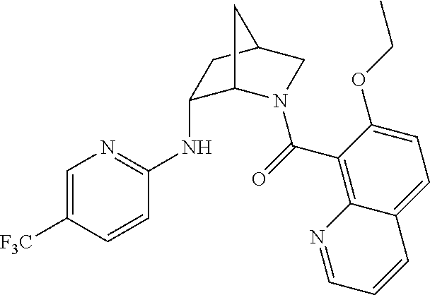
C1=C([F3C])C=CC(NC2C3N(C(=O)C4=C5C(=CC=C4OCC)C=CC=N5)CC(C2)C3)=N1
